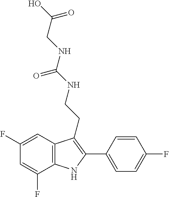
N(C(=O)NCCC1=C(C2=CC=C(F)C=C2)NC2=C1C=C(F)C=C2F)CC(O)=O
